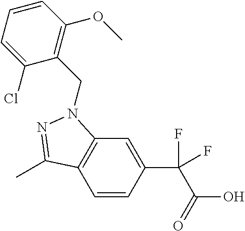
C1=CC(C(C(=O)O)(F)F)=CC2=C1C(C)=NN2CC1=C(OC)C=CC=C1Cl
